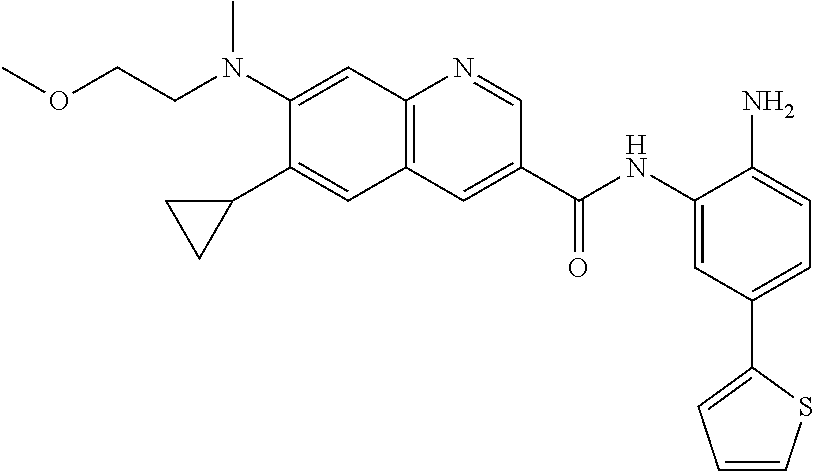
C(CN(C)C1=CC2=C(C=C1C1CC1)C=C(C(NC1=CC(C3=CC=CS3)=CC=C1N)=O)C=N2)OC
